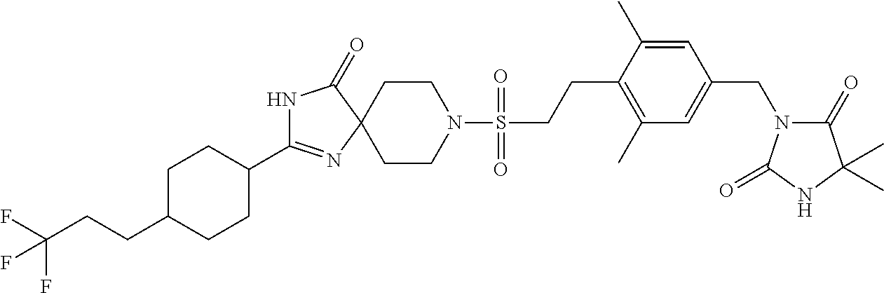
N1C(C2CCC(CCC(F)(F)F)CC2)=NC2(C1=O)CCN(S(CCC1=C(C)C=C(CN3C(=O)C(C)(C)NC3=O)C=C1C)(=O)=O)CC2
